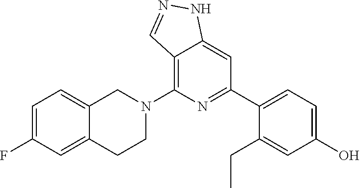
C1=C(F)C=C2C(=C1)CN(C1=C3C(=CC(C4=CC=C(O)C=C4CC)=N1)NN=C3)CC2
